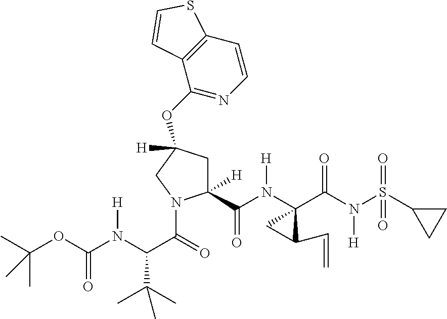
C1C([H])(OC2=NC=CC3=C2C=CS3)CC([H])(C(N(C2(C(N(S(=O)(=O)C3CC3)[H])=O)CC2C=C)[H])=O)N1C(=O)C(C(C)(C)C)N([H])C(OC(C)(C)C)=O
